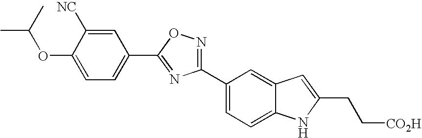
C1=C([NC])C(OC(C)C)=CC=C1C1=NC(C2=CC=C3C(=C2)C=C(CC[CO2H])N3)=NO1
